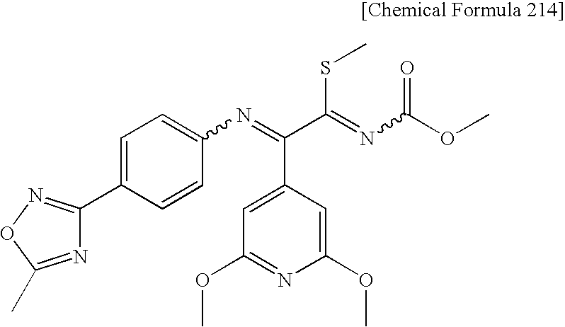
C1=C(C2=NOC(C)=N2)C=CC(N=C(C2=CC(OC)=NC(OC)=C2)C(SC)=NC(OC)=O)=C1
